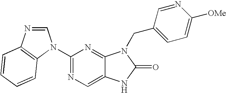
C1(N2C=NC3=C2C=CC=C3)=NC=C2C(=N1)N(CC1=CC=C([OMe])N=C1)C(=O)N2
